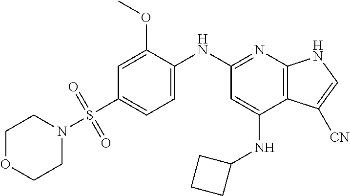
C1=C(OC)C(NC2=NC3=C(C(NC4CCC4)=C2)C([CN])=CN3)=CC=C1S(N1CCOCC1)(=O)=O
